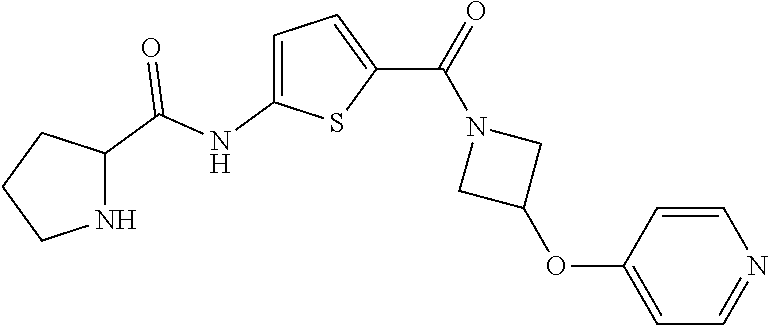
C1=C(NC(=O)C2NCCC2)SC(C(N2CC(OC3=CC=NC=C3)C2)=O)=C1
